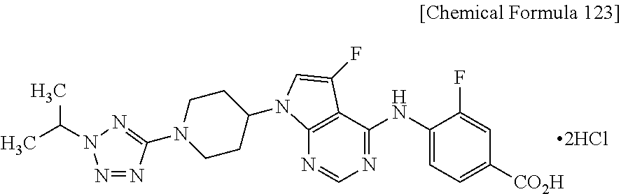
N1=NC(N2CCC(N3C4=C(C(NC5=CC=C([CO2H])C=C5F)=NC=N4)C(F)=C3)CC2)=NN1C(C)C
